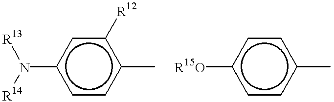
c1(C)c([R12])cc(N([R13])[R14])cc1.c1(C)ccc([R15O])cc1
